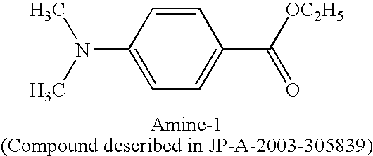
C1=CC(N(C)C)=CC=C1C([OC2H5])=O
